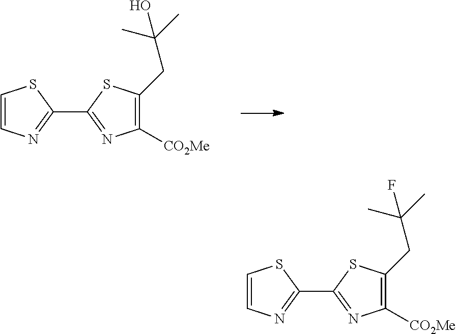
C1(C2=NC([CO2Me])=C(CC(C)(C)O)S2)=NC=CS1.C1(C2=NC([CO2Me])=C(CC(C)(C)F)S2)=NC=CS1
